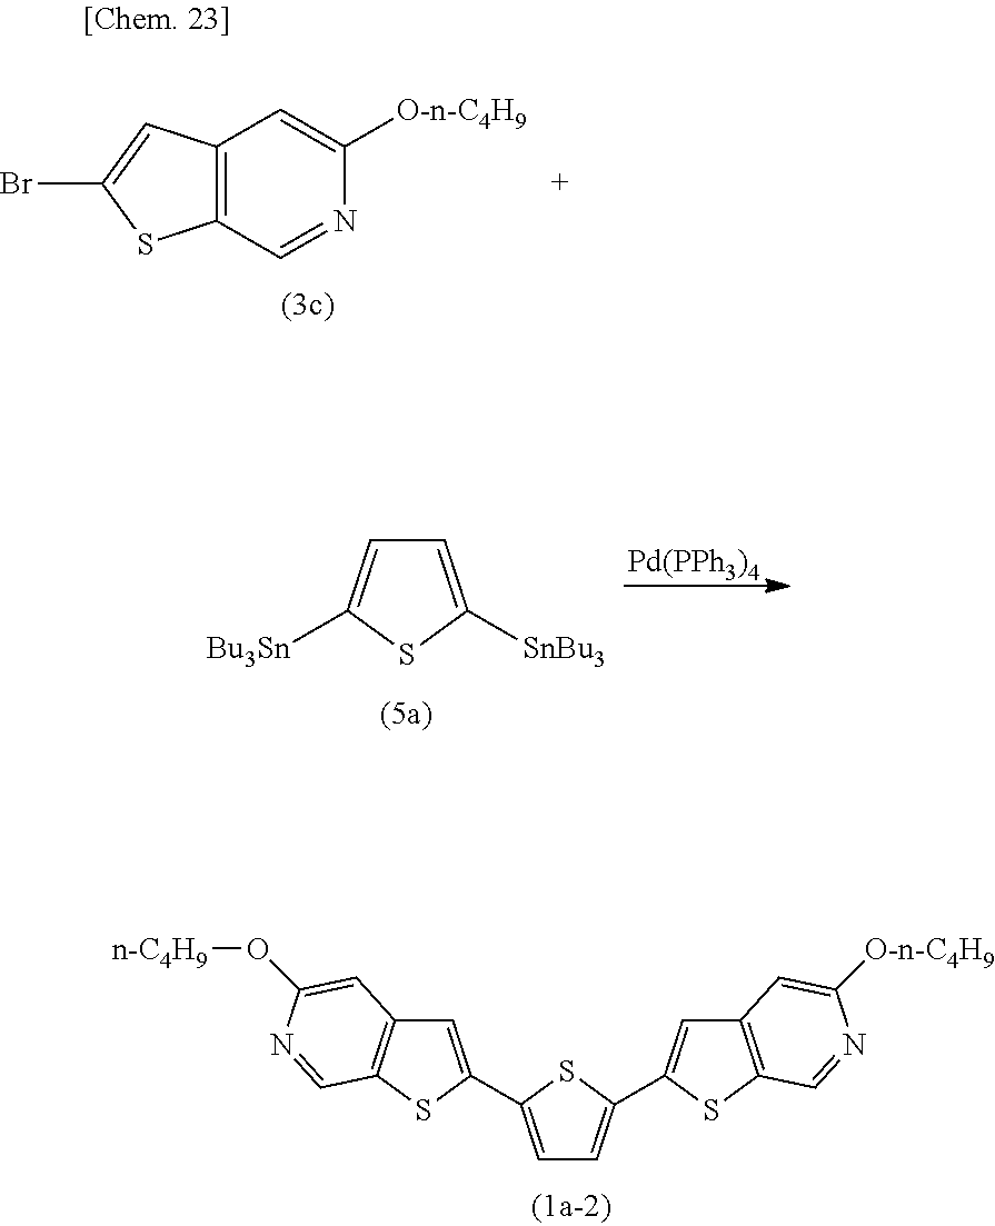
C1=C(C2=CC3=C(S2)C=NC(O[n-C4H9])=C3)SC(C2=CC3=C(S2)C=NC([O-n-C4H9])=C3)=C1.C12=C(C=NC([O-n-C4H9])=C1)SC(Br)=C2.C1=C([SnBu3])SC([Bu3Sn])=C1.[Pd(PPh3)4]
